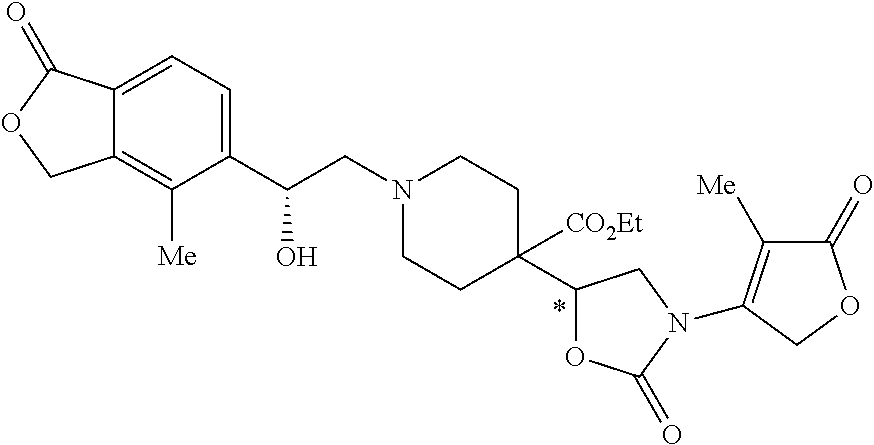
C(CN1CCC(C2OC(=O)N(C3=C([Me])C(=O)OC3)C2)([CO2Et])CC1)(C1=CC=C2C(=C1[Me])COC2=O)O
